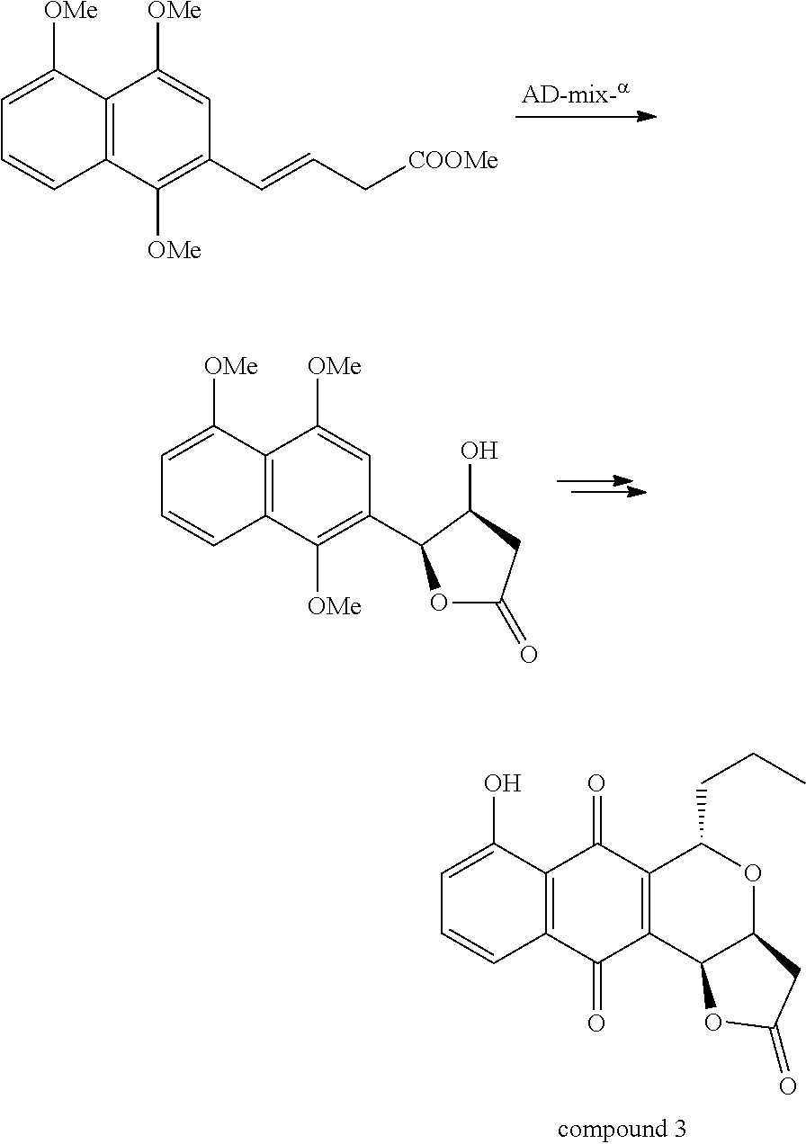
C12=C(C([OMe])=C(C=CC[COOMe])C=C1[OMe])C=CC=C2[OMe].C1=C(O)C2=C(C=C1)C(=O)C1=C(C2=O)C(CCC)OC2C1OC(=O)C2.C12=C(C([OMe])=C(C3OC(=O)CC3O)C=C1[OMe])C=CC=C2[OMe]
